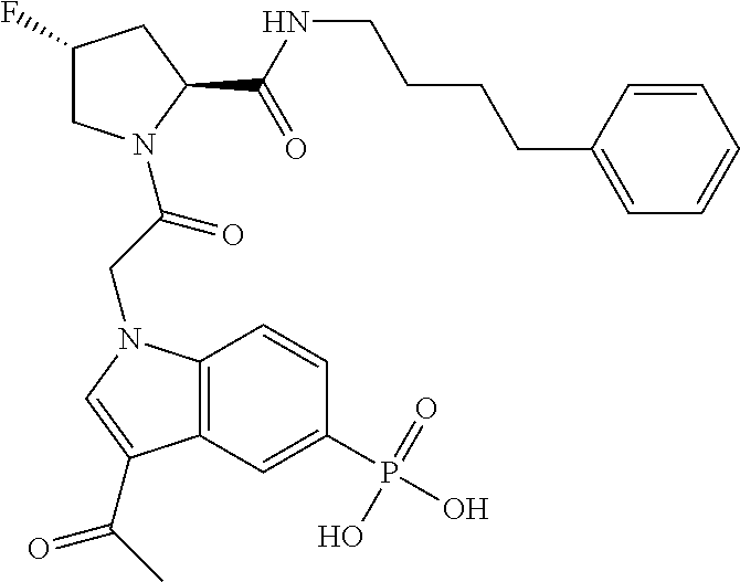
C1(F)CN(C(CN2C3=C(C=C(P(=O)(O)O)C=C3)C(C(C)=O)=C2)=O)C(C(NCCCCC2=CC=CC=C2)=O)C1
